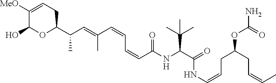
C1([MeO])=CCC(C(C=C(C=CC=CC(=O)NC(C(C)(C)C)C(=O)NC=CCC(CC=CC)OC(=O)N)C)C)OC1O
